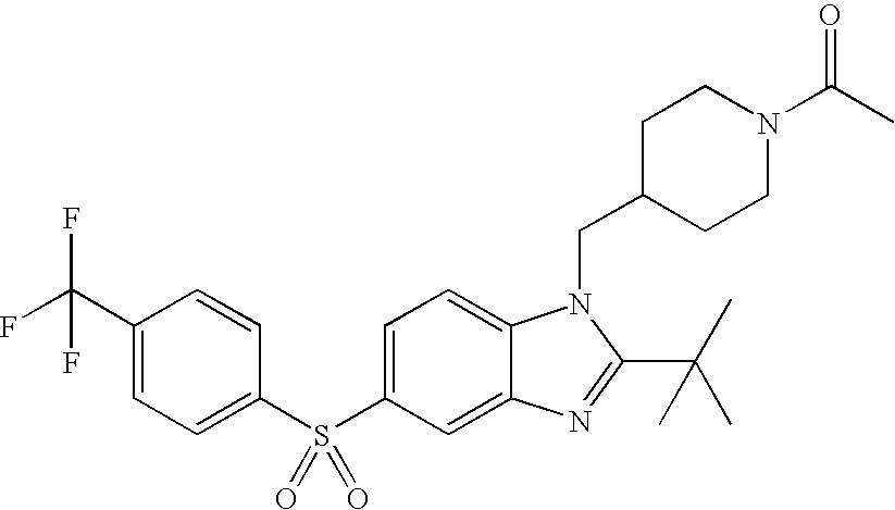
C1=C(S(C2=CC=C(C(F)(F)F)C=C2)(=O)=O)C=C2C(=C1)N(CC1CCN(C(=O)C)CC1)C(C(C)(C)C)=N2
